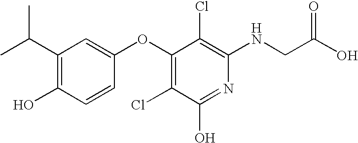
C1(C(C)C)=C(O)C=CC(OC2=C(Cl)C(O)=NC(NCC(O)=O)=C2Cl)=C1
